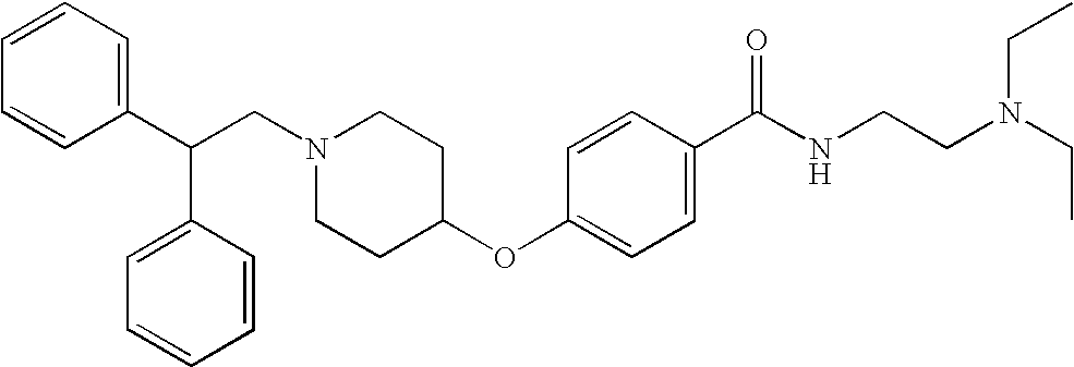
N1(CC(C2=CC=CC=C2)C2=CC=CC=C2)CCC(OC2=CC=C(C(NCCN(CC)CC)=O)C=C2)CC1
